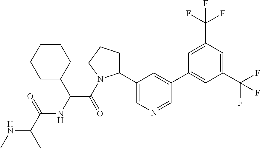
N(C(C)C(=O)NC(C(=O)N1C(C2=CN=CC(C3=CC(C(F)(F)F)=CC(C(F)(F)F)=C3)=C2)CCC1)C1CCCCC1)C
